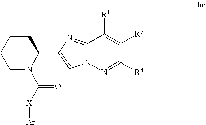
C12=NC(C3CCCCN3C([X][Ar])=O)=CN1N=C([R8])C([R7])=C2[R1]
